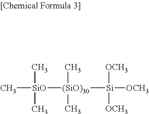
[SiO]([(SiO)30]([Si]([OCH3])([OCH3])[OCH3])(C)C)(C)(C)C
